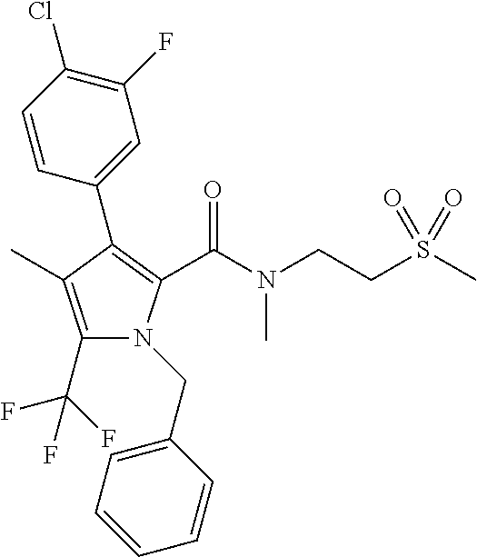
C1(C2=C(C(N(CCS(C)(=O)=O)C)=O)N(CC3=CC=CC=C3)C(C(F)(F)F)=C2C)=CC(F)=C(Cl)C=C1
